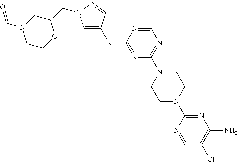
C1=C(NC2=NC(N3CCN(C4=NC(N)=C(Cl)C=N4)CC3)=NC=N2)C=NN1CC1CN(C=O)CCO1
